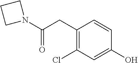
C(=O)(CC1=C(Cl)C=C(O)C=C1)N1CCC1
